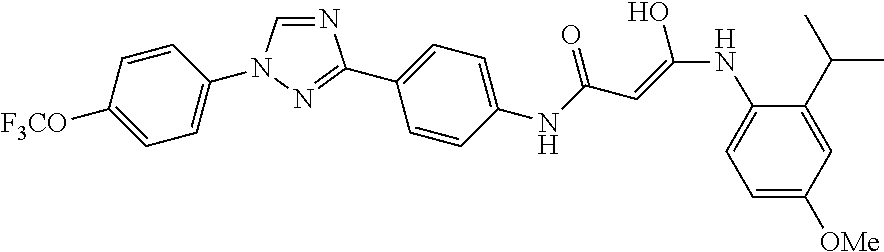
C1=CC([F3CO])=CC=C1N1C=NC(C2=CC=C(NC(=O)C=C(O)NC3=CC=C([OMe])C=C3C(C)C)C=C2)=N1
